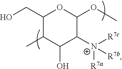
C1(CO)C(C)C(O)C([N+]([R7c])([R7a])[R7b])C(OC)O1
